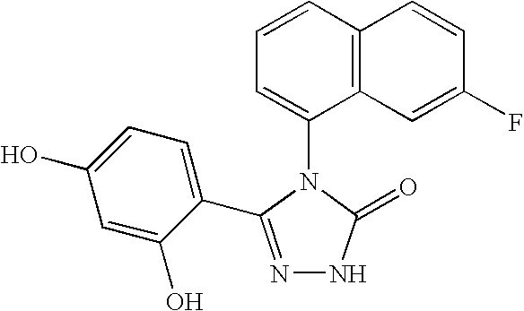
N1=C(C2=CC=C(O)C=C2O)N(C2=CC=CC3=C2C=C(F)C=C3)C(=O)N1
